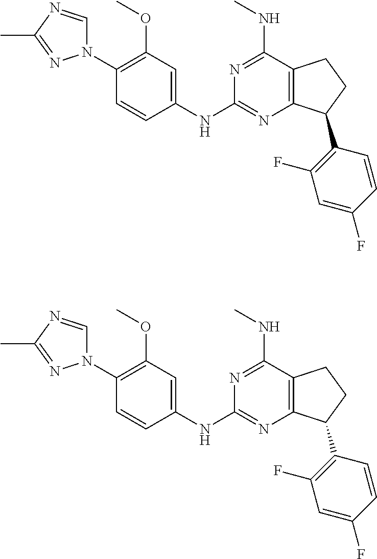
C1(N2C=NC(C)=N2)=C(OC)C=C(NC2=NC3=C(C(NC)=N2)CCC3C2=C(F)C=C(F)C=C2)C=C1.C1(N2C=NC(C)=N2)=C(OC)C=C(NC2=NC3=C(C(NC)=N2)CCC3C2=C(F)C=C(F)C=C2)C=C1
